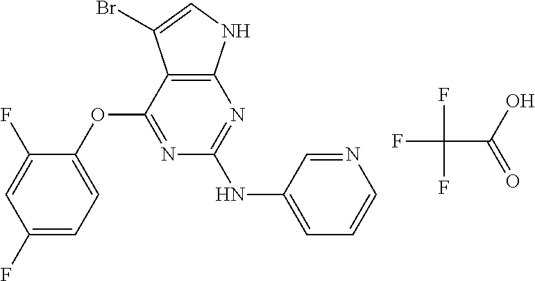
N1=C(OC2=CC=C(F)C=C2F)C2=C(N=C1NC1=CC=CN=C1)NC=C2Br.FC(C(=O)O)(F)F
